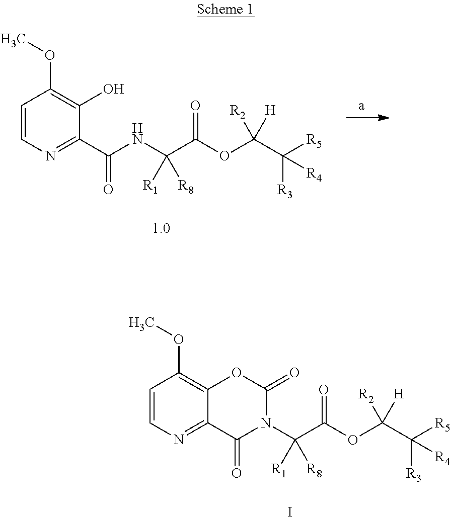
C1=CN=C(C(NC(C(OC(C([R5])([R3])[R4])([R2])[H])=O)([R8])[R1])=O)C(O)=C1OC.C1=CN=C2C(=C1OC)OC(=O)N(C(C(OC(C([R5])([R3])[R4])([R2])[H])=O)([R8])[R1])C2=O.I
